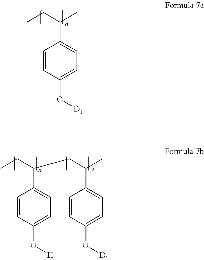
C1=CC(O[D1])=CC=C1C(CC)C.C1=CC(O[H])=CC=C1C(CC)CC(C1=CC=C(O[D1])C=C1)C
